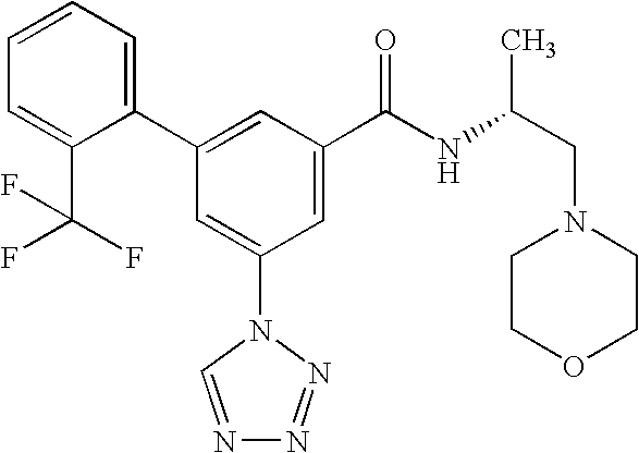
C1(C2=CC(C(NC(CN3CCOCC3)C)=O)=CC(N3C=NN=N3)=C2)=CC=CC=C1C(F)(F)F
